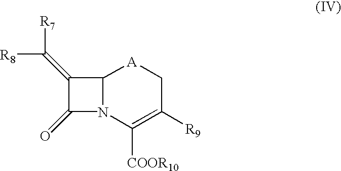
C12N(C([COOR10])=C([R9])C[A]1)C(=O)C2=C([R7])[R8]
